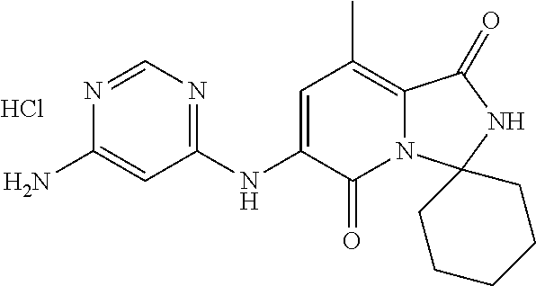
N1=CN=C(NC2=CC(C)=C3N(C2=O)C2(NC3=O)CCCCC2)C=C1N.Cl
